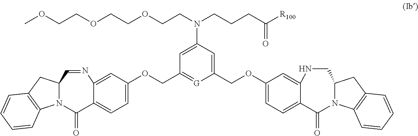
C1(COC2=CC=C3C(=C2)NCC2N(C3=O)C3=C(C2)C=CC=C3)=CC(N(CCOCCOCCOC)CCCC([R100])=O)=CC(COC2=CC=C3C(=C2)N=CC2N(C3=O)C3=C(C2)C=CC=C3)=[G]1
